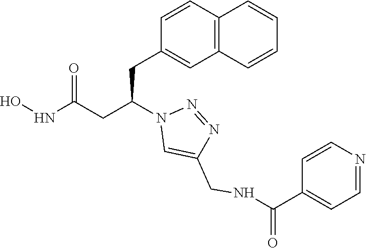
C1(CC(CC(NO)=O)N2C=C(CNC(C3=CC=NC=C3)=O)N=N2)=CC2=C(C=C1)C=CC=C2
